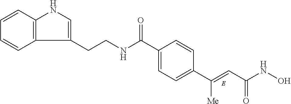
C1=CC2=C(C=C1)C(CCNC(C1=CC=C(C(=CC(NO)=O)[Me])C=C1)=O)=CN2
